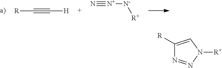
[R]C#C[H].N#[N+][N-][R+].C1([R])=CN([R+])N=N1
